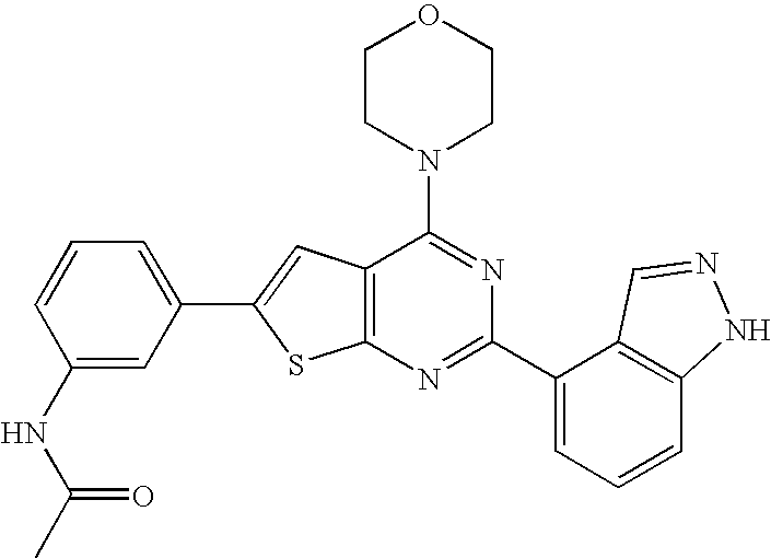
C1CN(C2=NC(C3=CC=CC4=C3C=NN4)=NC3=C2C=C(C2=CC=CC(NC(C)=O)=C2)S3)CCO1
